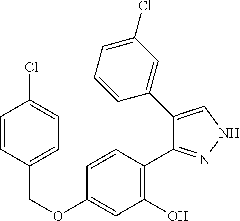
C(OC1=CC(O)=C(C2=NNC=C2C2=CC(Cl)=CC=C2)C=C1)C1=CC=C(Cl)C=C1
